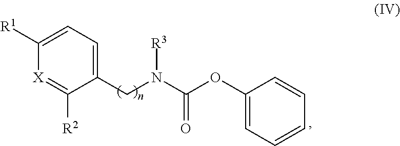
C(=O)(OC1=CC=CC=C1)N(CC1=CC=C([R1])[X]=C1[R2])[R3]
